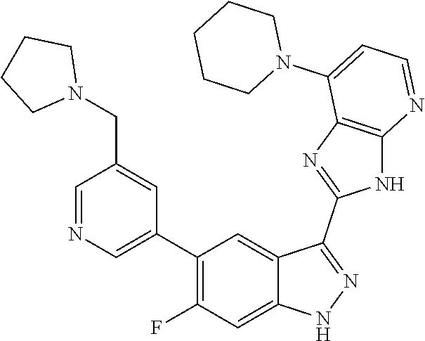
C1=NC=C(C2=C(F)C=C3C(=C2)C(C2=NC4=C(N2)N=CC=C4N2CCCCC2)=NN3)C=C1CN1CCCC1
